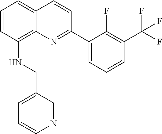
C1=CC(NCC2=CC=CN=C2)=C2C(=C1)C=CC(C1=CC=CC(C(F)(F)F)=C1F)=N2
